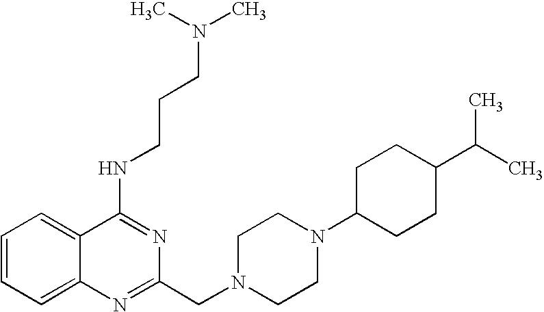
C1=CC=C2C(=C1)C(NCCCN(C)C)=NC(CN1CCN(C3CCC(C(C)C)CC3)CC1)=N2
